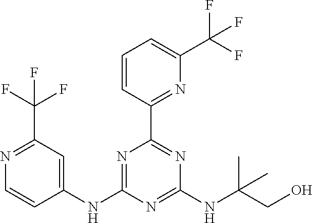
C1=CC(C2=NC(NC(CO)(C)C)=NC(NC3=CC(C(F)(F)F)=NC=C3)=N2)=NC(C(F)(F)F)=C1
